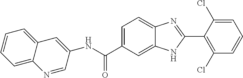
N(C(C1=CC=C2C(=C1)NC(C1=C(Cl)C=CC=C1Cl)=N2)=O)C1=CC2=CC=CC=C2N=C1
